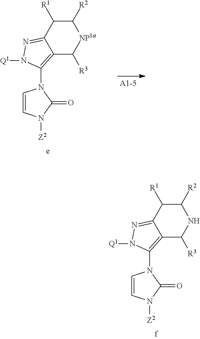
C12=C(N3C=CN([Z2])C3=O)N([Q1])N=C1C([R1])C([R2])NC2[R3].C12=C(N3C=CN([Z2])C3=O)N([Q1])N=C1C([R1])C([R2])[NP1a]C2[R3]
